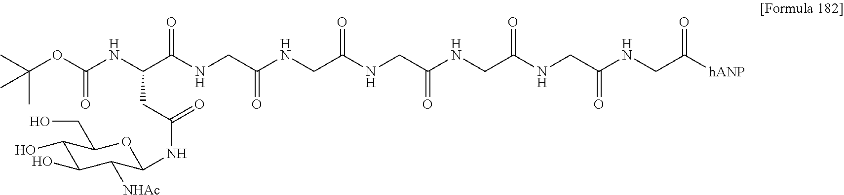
CC(OC(=O)NC(CC(=O)NC1C([NHAc])C(O)C(O)C(CO)O1)C(NCC(=O)NCC(NCC(NCC(NCC(NCC([hANP])=O)=O)=O)=O)=O)=O)(C)C
